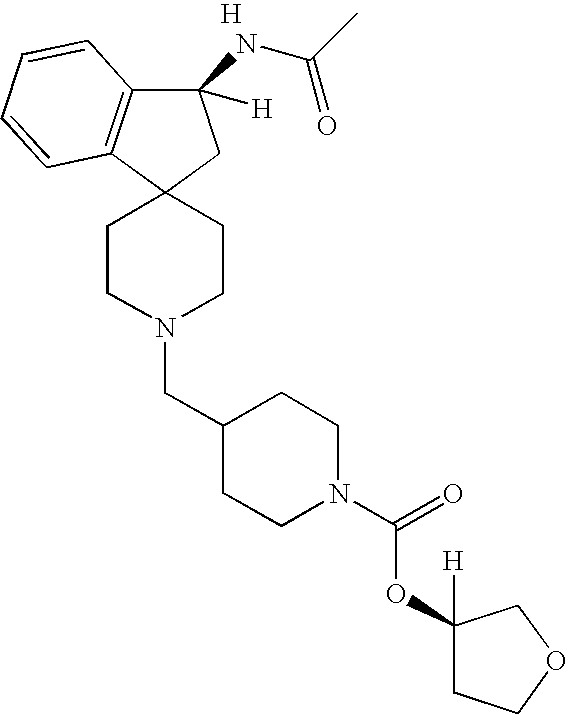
C(N1CCC2(CC1)CC(NC(C)=O)([H])C1=C2C=CC=C1)C1CCN(C(=O)OC2([H])CCOC2)CC1.[H]
